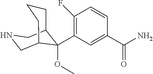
C1(C(N)=O)=CC(C2(OC)C3CCCC2CNC3)=C(F)C=C1
